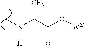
C(C(O[W23])=O)(N(C)[H])C
